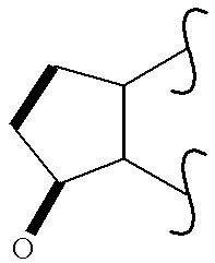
C1(C)CCC(O)C1C
